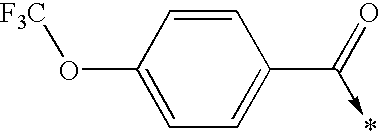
C1=CC(O[F3C])=CC=C1C(=O)->*
